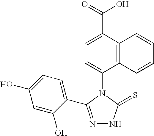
N1=C(C2=CC=C(O)C=C2O)N(C2=CC=C(C(=O)O)C3=C2C=CC=C3)C(=S)N1
